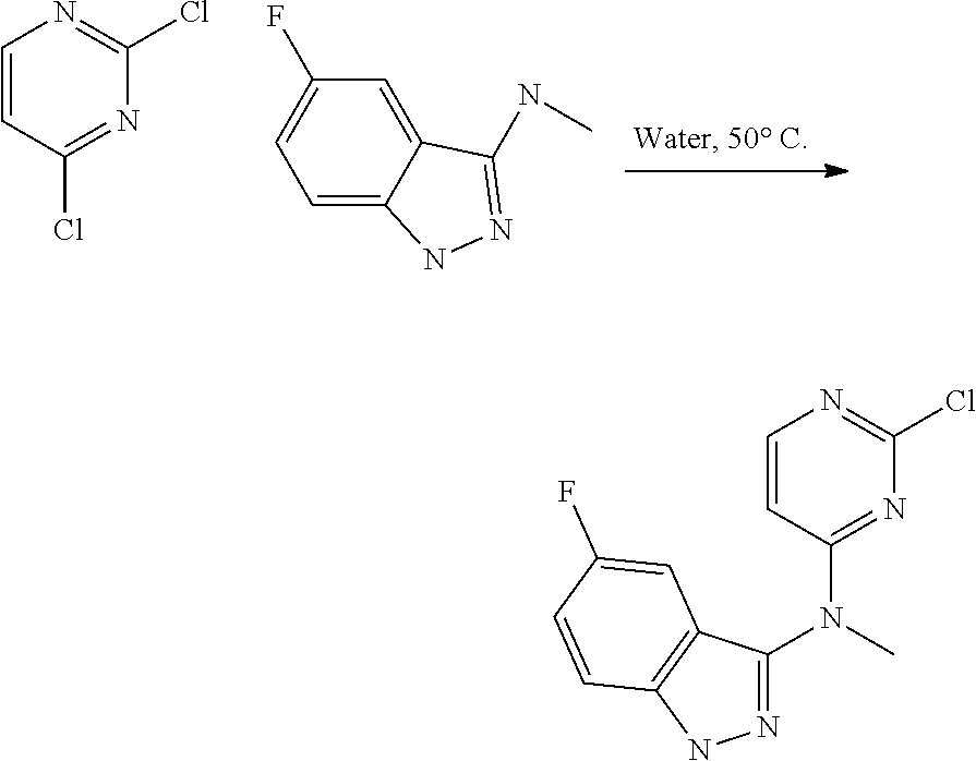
C1=CC(Cl)=NC(Cl)=N1.C1=C2C(=CC(F)=C1)C(NC)=NN2.C1=CC(N(C)C2=NNC3=C2C=C(F)C=C3)=NC(Cl)=N1
